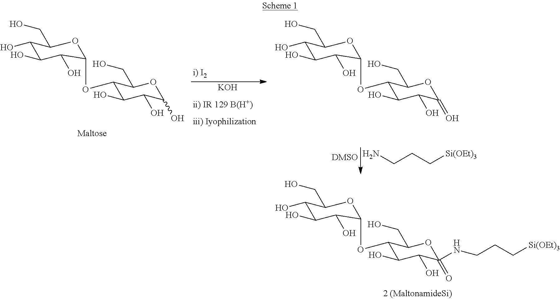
C1(O)C(O)C(O)C(OC2C(O)C(O)C(=O)(NCCC[Si(OEt)3])OC2CO)OC1CO.C1(O)C(O)C(O)C(OC2C(O)C(O)C(O)OC2CO)OC1CO.[KOH].C1(O)C(O)C(O)C(OC2C(O)C(O)C(=O)OC2CO)OC1CO.NCCC[Si(OEt)3]
